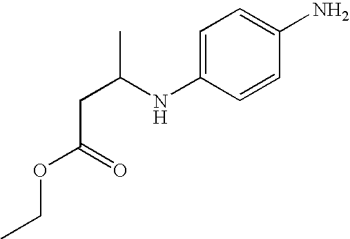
C1=C(NC(C)CC(OCC)=O)C=CC(N)=C1
